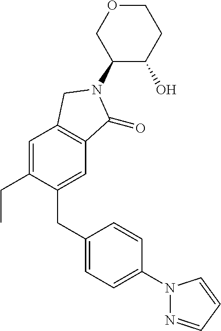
C1(CC2=CC=C(N3N=CC=C3)C=C2)=CC2=C(C=C1CC)CN(C1C(O)CCOC1)C2=O
